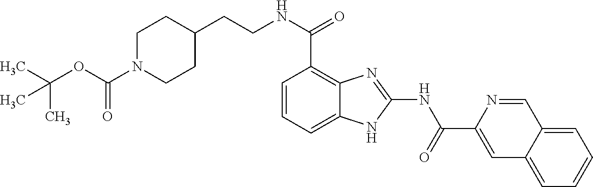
C(NC(C1=C2C(=CC=C1)NC(NC(C1=CC3=CC=CC=C3C=N1)=O)=N2)=O)CC1CCN(C(OC(C)(C)C)=O)CC1
